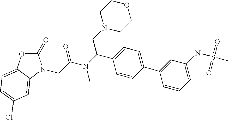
C1(=O)OC2=CC=C(Cl)C=C2N1CC(N(C(C1=CC=C(C2=CC(NS(C)(=O)=O)=CC=C2)C=C1)CN1CCOCC1)C)=O
